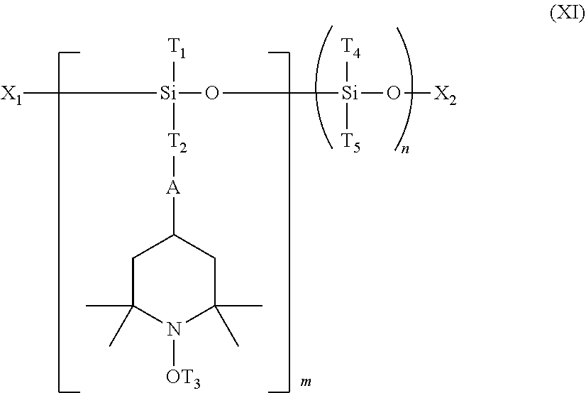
[X1][Si](O[Si](O[X2])([T4])[T5])([T1])[T2][A]C1CC(C)(C)N([OT3])C(C)(C)C1
